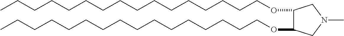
O(CCCCCCCCCCCCCCCC)C1C(OCCCCCCCCCCCCCCCC)CN(C)C1
